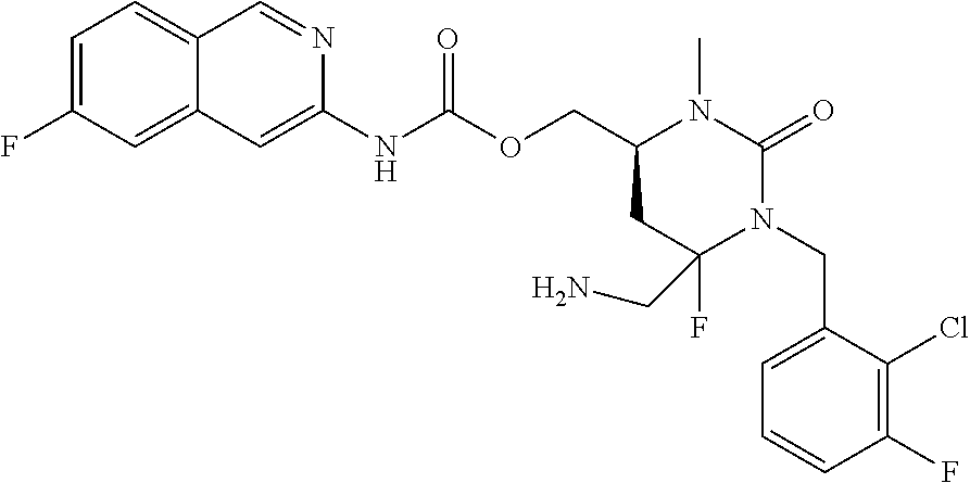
C1(=O)N(C)C(COC(NC2=CC3=CC(F)=CC=C3C=N2)=O)CC(F)(CN)N1CC1=CC=CC(F)=C1Cl
